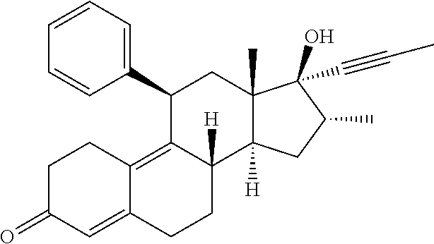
C1=CC=C(C2C3=C4C(=CC(=O)CC4)CCC3([H])C3([H])C(C)(C2)C(O)(C#CC)C(C)C3)C=C1
